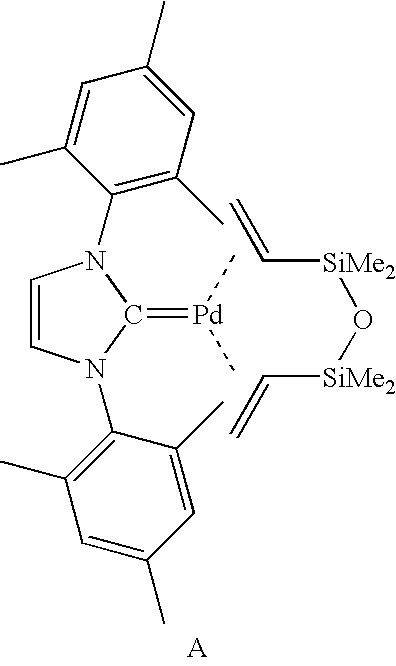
C1=CN(C2=C(C)C=C(C)C=C2C)C(=[Pd](C)C)N1C1=C(C)C=C(C)C=C1C.C=C[SiMe2]O[SiMe2]C=C
